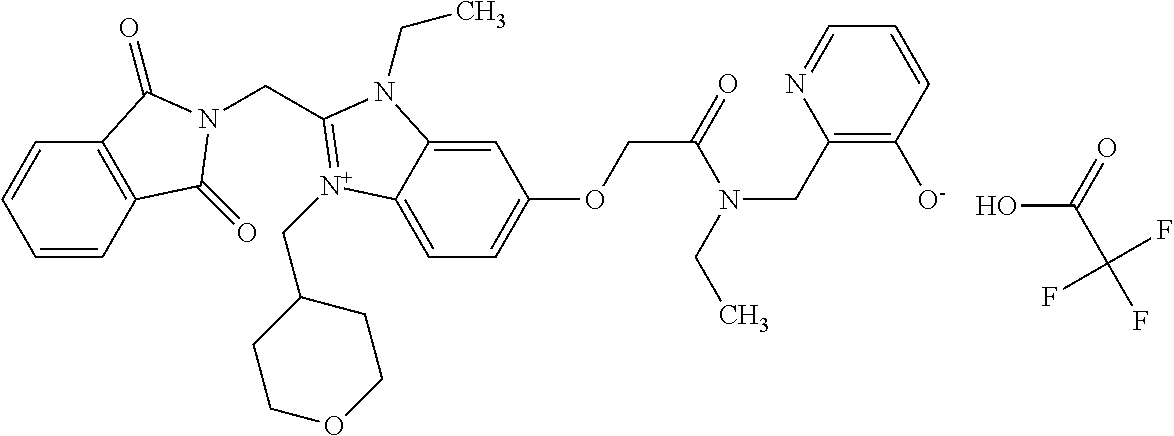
C1=CC2=C(C=C1)C(=O)N(CC1=[N+](CC3CCOCC3)C3=CC=C(OCC(=O)N(CC)CC4=C([O-])C=CC=N4)C=C3N1CC)C2=O.OC(C(F)(F)F)=O
